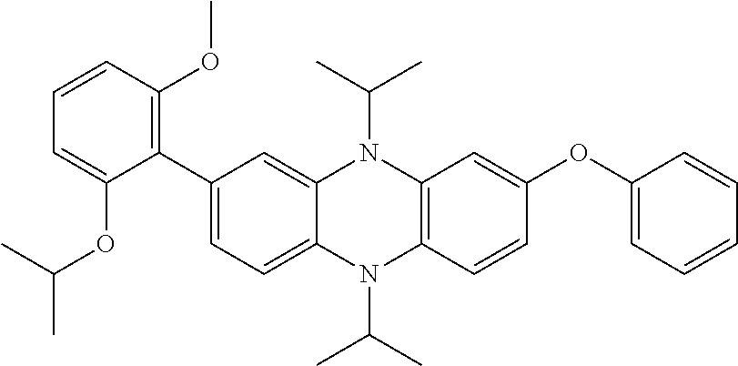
C1=CC(OC)=C(C2=CC=C3C(=C2)N(C(C)C)C2=C(N3C(C)C)C=CC(OC3=CC=CC=C3)=C2)C(OC(C)C)=C1
